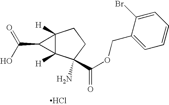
C12([H])C([H])(C(N)(C(OCC3=CC=CC=C3Br)=O)CC1)C2C(O)=O.Cl
